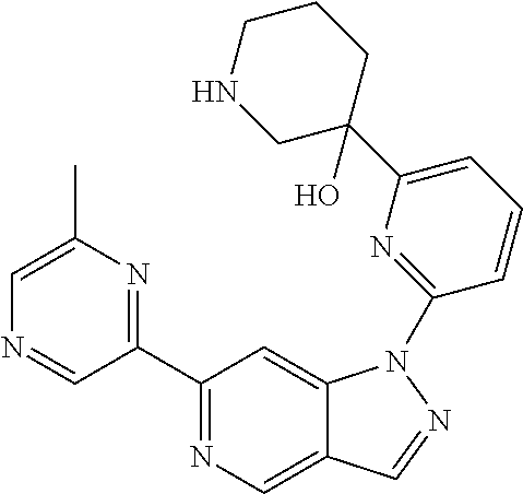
C1(C2=NC(C)=CN=C2)=NC=C2C(=C1)N(C1=NC(C3(O)CCCNC3)=CC=C1)N=C2
